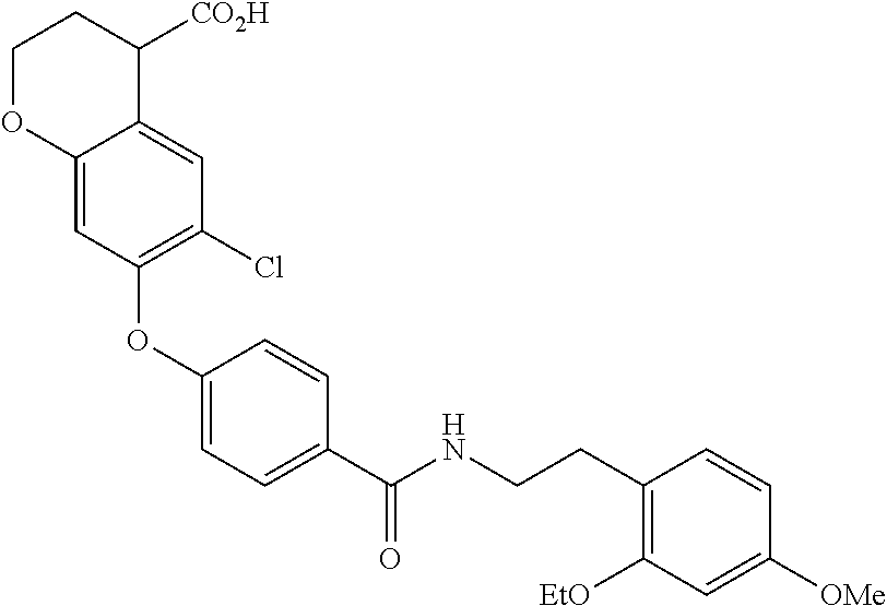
C12=CC(OC3=CC=C(C(NCCC4=C([EtO])C=C([OMe])C=C4)=O)C=C3)=C(Cl)C=C1C([CO2H])CCO2
